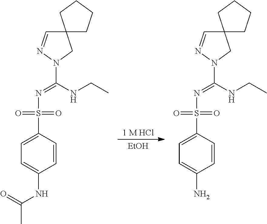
[EtOH].[1 M HCl].C1CCCC12C=NN(C(NCC)=NS(C1=CC=C(NC(=O)C)C=C1)(=O)=O)C2.C1CCCC12C=NN(C(NCC)=NS(C1=CC=C(N)C=C1)(=O)=O)C2
